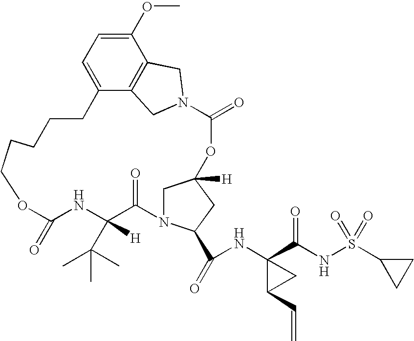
C1=C2C3=C(C(OC)=C1)CN(C3)C(=O)OC1([H])CN(C(=O)C([H])(C(C)(C)C)NC(=O)OCCCCC2)C(C(=O)NC2(C(NS(C3CC3)(=O)=O)=O)C(C=C)C2)C1
